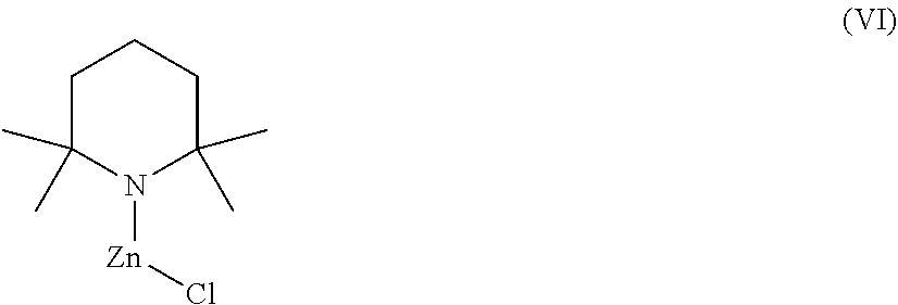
C1C(C)(C)N([Zn]Cl)C(C)(C)CC1
